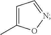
C1=C(C)ON=C1
